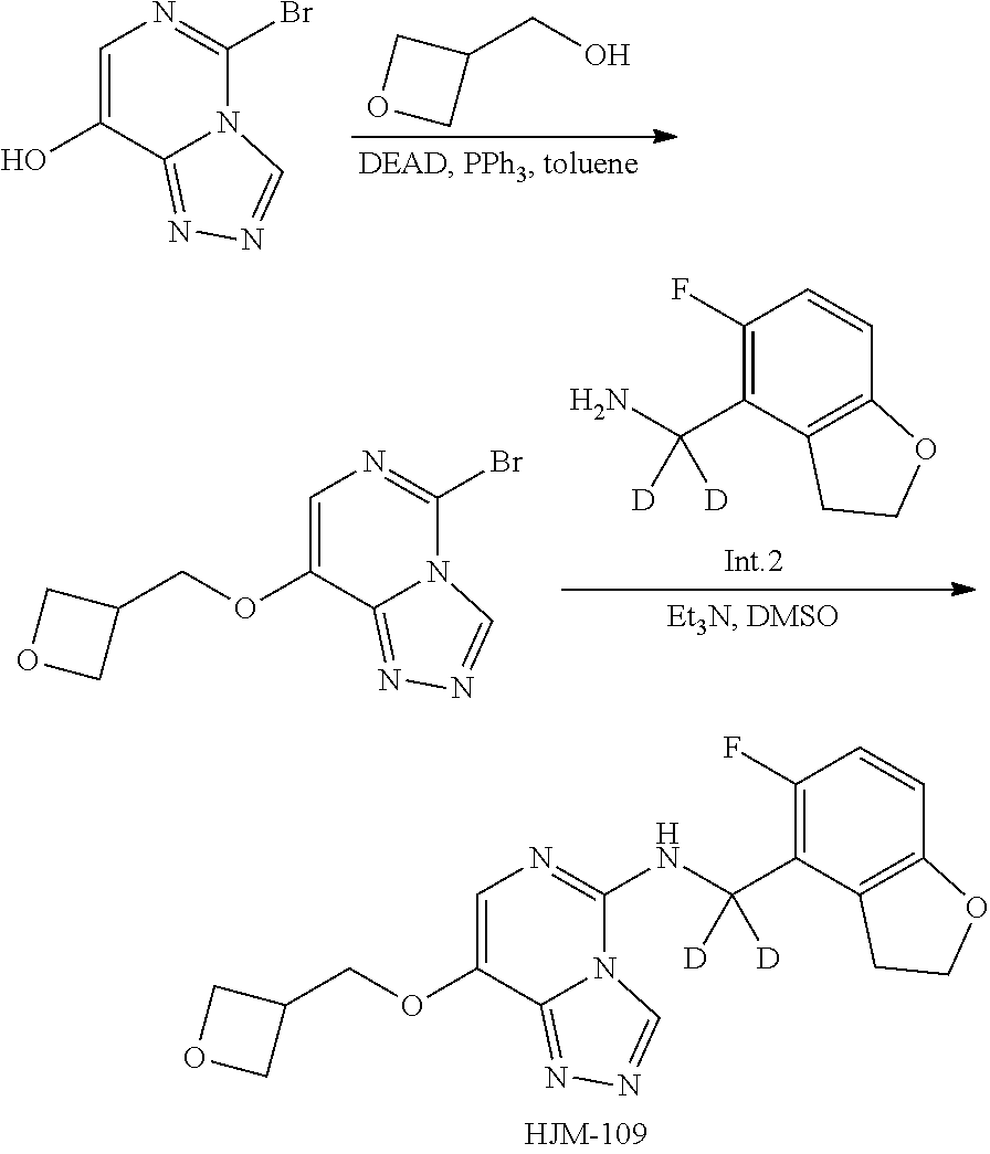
C1=C(OCC2COC2)C2=NN=CN2C(NC(C2=C(F)C=CC3=C2CCO3)([D])[D])=N1.C1(CO)COC1.C1=C(O)C2=NN=CN2C(Br)=N1.C1=C(OCC2COC2)C2=NN=CN2C(Br)=N1.C1(F)=C(C(N)([D])[D])C2=C(C=C1)OCC2
